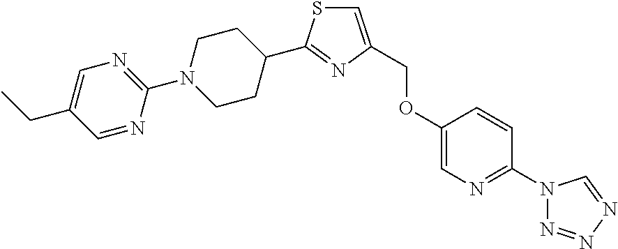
C1N(C2=NC=C(CC)C=N2)CCC(C2=NC(COC3=CN=C(N4N=NN=C4)C=C3)=CS2)C1
